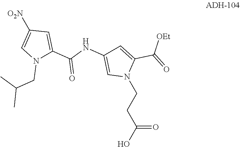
OC(CCN1C(C(=O)[OEt])=CC(NC(C2=CC([O2N])=CN2CC(C)C)=O)=C1)=O
